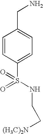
C1=CC(S(NCC[(H3C)2N])(=O)=O)=CC=C1CN
